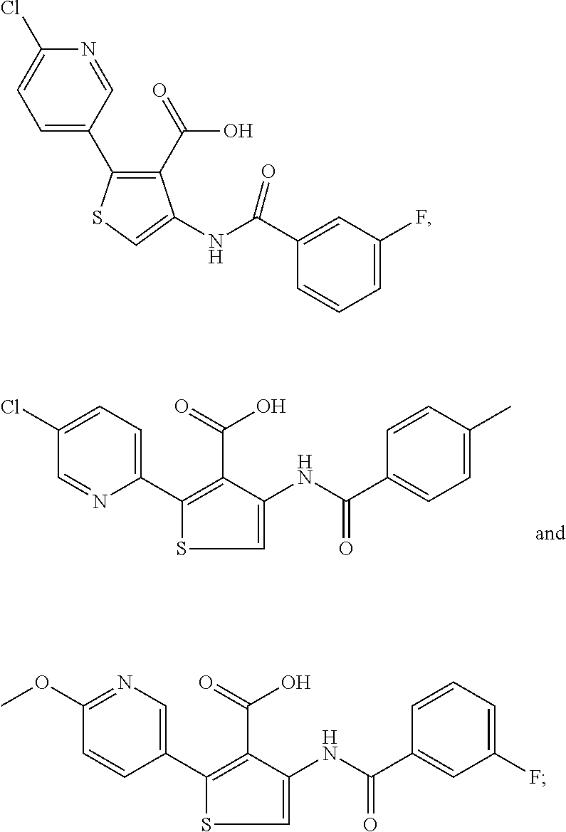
C1(C2=C(C(O)=O)C(NC(=O)C3=CC=C(C)C=C3)=CS2)=CC=C(Cl)C=N1.C1=C(C2=C(C(O)=O)C(NC(=O)C3=CC(F)=CC=C3)=CS2)C=NC(Cl)=C1.C1(C2=C(C(O)=O)C(NC(=O)C3=CC(F)=CC=C3)=CS2)=CN=C(OC)C=C1
